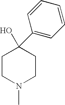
C1CN(C)CCC1(O)C1=CC=CC=C1
